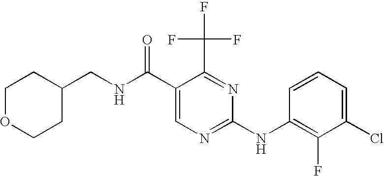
C1OCCC(CNC(C2=CN=C(NC3=C(F)C(Cl)=CC=C3)N=C2C(F)(F)F)=O)C1
